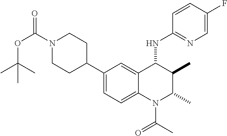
C1(C2CCN(C(OC(C)(C)C)=O)CC2)=CC=C2C(=C1)C(NC1=NC=C(F)C=C1)C(C)C(C)N2C(=O)C
